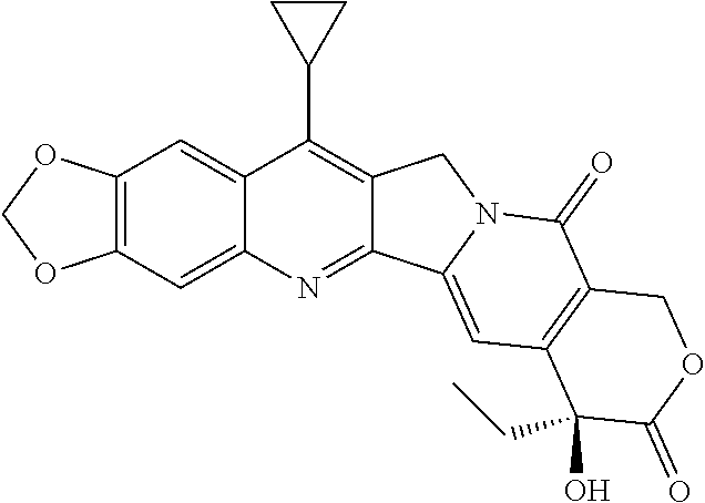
O1COC2=C1C=C1C(C3CC3)=C3C(=NC1=C2)C1=CC2=C(C(=O)N1C3)COC(=O)C2(CC)O
